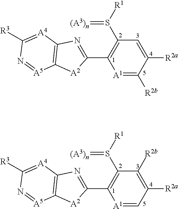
C1=C([R2a])C([R2b])=[A1]C(C2=NC3=C([A2]2)[A5]=NC([R3])=[A4]3)=C1S(=[(A3)n])[R1].C1([R2b])=C([R2a])C=[A1]C(C2=NC3=C([A2]2)[A5]=NC([R3])=[A4]3)=C1S(=[(A3)n])[R1]
